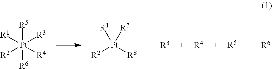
[R5][Pt]([R6])([R1])([R2])([R3])[R4].[Pt]([R1])([R2])([R7])[R8].[R3].[R4].[R5].[R6]
